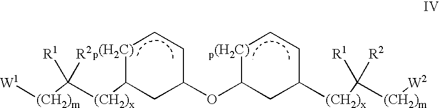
[(CH2)m](C([(CH2)x]C1CC(OC2CC([(CH2)x]C([(CH2)m][W2])([R1])[R2])CC[p(H2C)]2)CC[p(H2C)]1)([R1])[R2])[W1]
